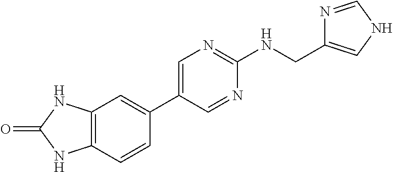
C1=C(C2=CC3=C(C=C2)NC(=O)N3)C=NC(NCC2=CNC=N2)=N1
